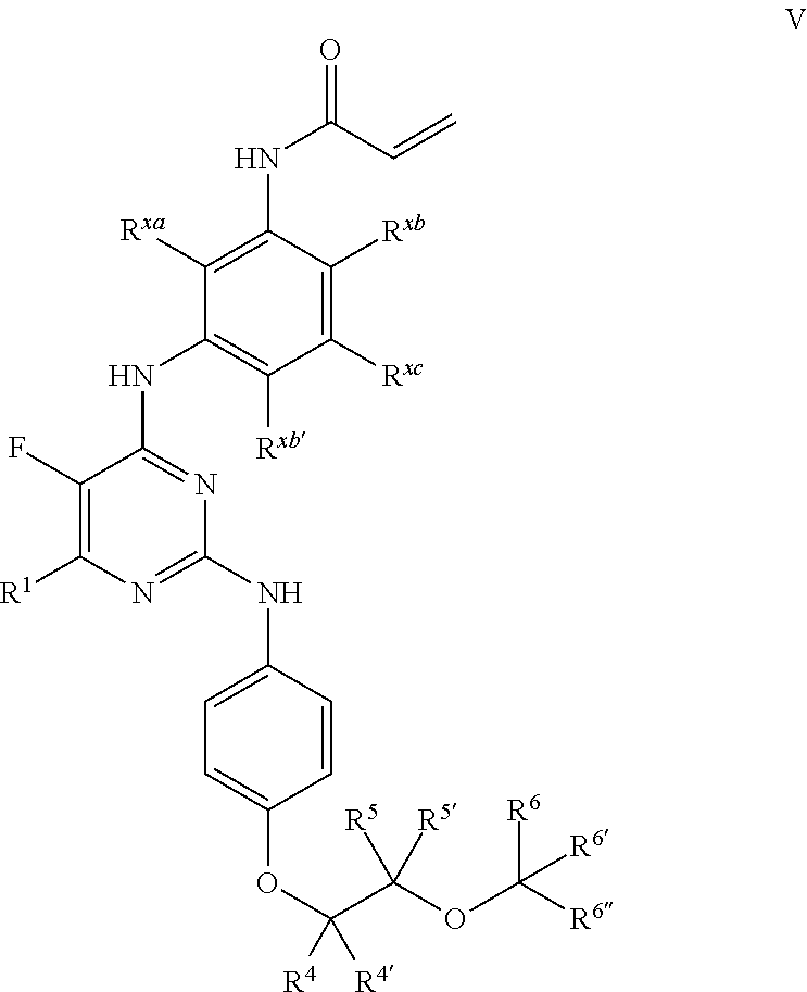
C1(F)=C([R1])N=C(NC2=CC=C(OC([R4])([R4])C(OC([R6])([R6])[R6])([R5])[R5])C=C2)N=C1NC1=C([Rxb])C([Rxc])=C([Rxb])C(NC(=O)C=C)=C1[Rxa]
